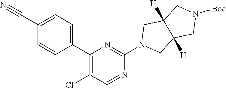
ClC1=C(C2=CC=C(C#N)C=C2)N=C(N2CC3([H])C([H])(C2)CN([Boc])C3)N=C1
